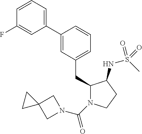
C1(CC2N(C(=O)N3CC4(C3)CC4)CCC2NS(C)(=O)=O)=CC=CC(C2=CC=CC(F)=C2)=C1
